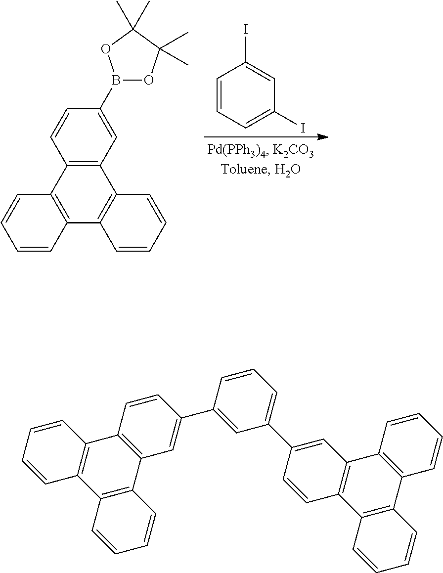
C1=CC=C(I)C=C1I.C12=C(C=C(B3OC(C)(C)C(C)(C)O3)C=C1)C1=C(C3=C2C=CC=C3)C=CC=C1.C1=CC2=C(C=C1C1=CC(C3=CC4=C(C=C3)C3=C(C5=C4C=CC=C5)C=CC=C3)=CC=C1)C1=C(C3=C2C=CC=C3)C=CC=C1
